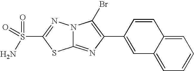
N12C(=NC(C3=CC4=CC=CC=C4C=C3)=C1Br)SC(S(=O)(=O)N)=N2
